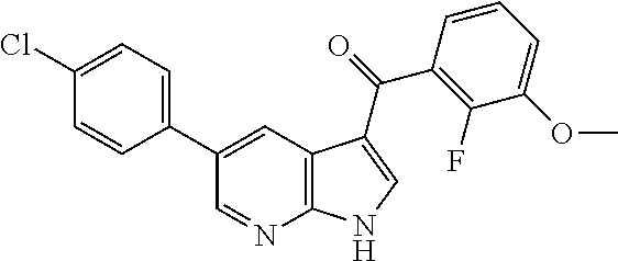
C1(C2=CC3=C(N=C2)NC=C3C(=O)C2=C(F)C(OC)=CC=C2)=CC=C(Cl)C=C1
